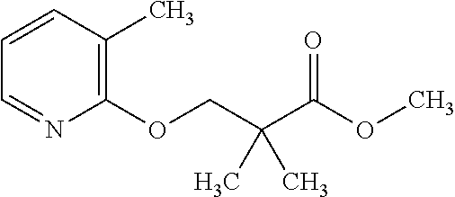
C1(OCC(C(OC)=O)(C)C)=C(C)C=CC=N1
